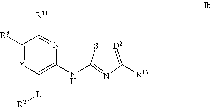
C1([R3])=[Y]C([L][R2])=C(NC2=NC([R13])=[D2]S2)N=C1[R11]
